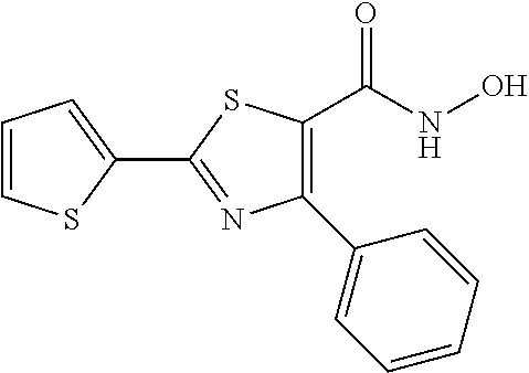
C1=CC=CC(C2=C(C(NO)=O)SC(C3=CC=CS3)=N2)=C1
